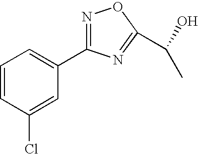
C1=CC=C(C2=NOC(C(O)C)=N2)C=C1Cl
